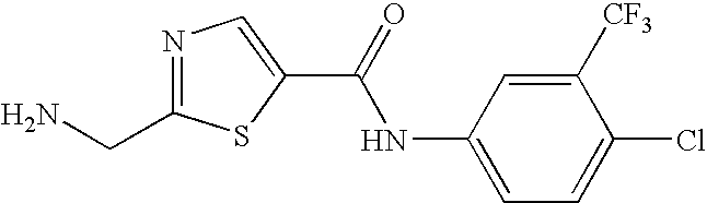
C1([CF3])=CC(NC(C2=CN=C(CN)S2)=O)=CC=C1Cl
